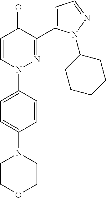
C1=C(N2CCOCC2)C=CC(N2N=C(C3=CC=NN3C3CCCCC3)C(=O)C=C2)=C1
